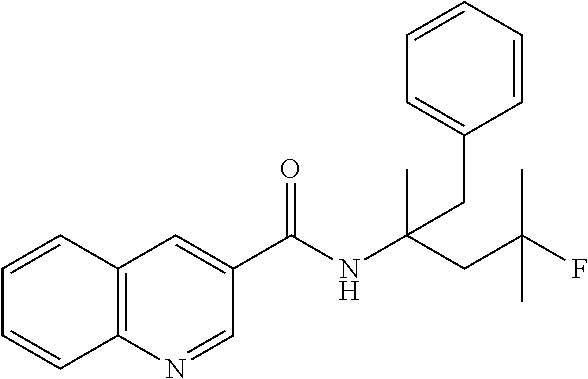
C1=CC2=C(C=C1)N=CC(C(NC(CC(F)(C)C)(C)CC1=CC=CC=C1)=O)=C2
